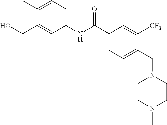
OCC1=CC(NC(C2=CC=C(CN3CCN(C)CC3)C([CF3])=C2)=O)=CC=C1C
